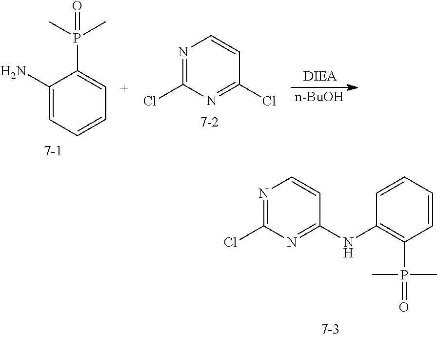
C1(Cl)=NC=CC(NC2=C(P(=O)(C)C)C=CC=C2)=N1.[n-BuOH].C1(Cl)=NC=CC(Cl)=N1.C1(N)=CC=CC=C1P(=O)(C)C
